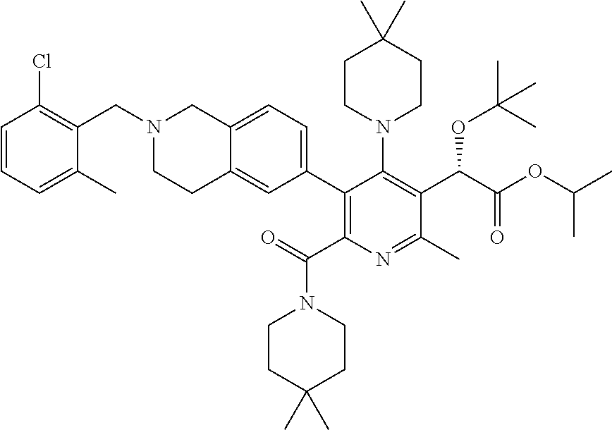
N1(CC2=C(Cl)C=CC=C2C)CCC2=CC(C3=C(C(N4CCC(C)(C)CC4)=O)N=C(C)C(C(C(OC(C)C)=O)OC(C)(C)C)=C3N3CCC(C)(C)CC3)=CC=C2C1
